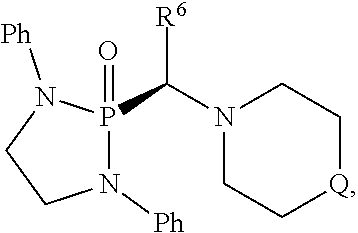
N1(C([R6])P2(=O)N([Ph])CCN2[Ph])CC[Q]CC1
